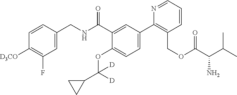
C1=C(CNC(C2=CC(C3=C(COC(C(C(C)C)N)=O)C=CC=N3)=CC=C2OC(C2CC2)([D])[D])=O)C=CC([D3CO])=C1F
